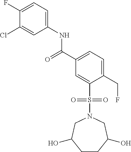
C1(F)=CC=C(NC(C2=CC=C(CF)C(S(=O)(=O)N3CC(O)CCC(O)C3)=C2)=O)C=C1Cl
